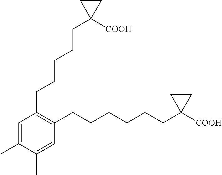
C1=C(C)C(C)=CC(CCCCCCC2([COOH])CC2)=C1CCCCCC1([COOH])CC1
